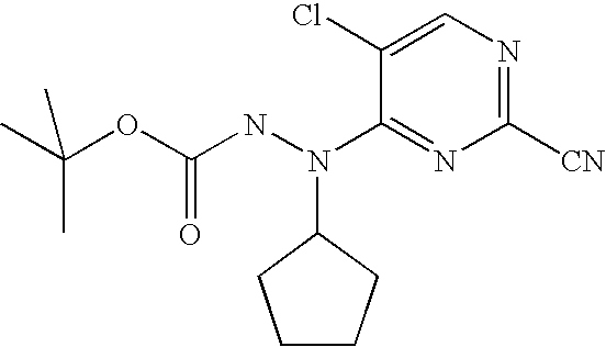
CC(C)(OC(=O)NN(C1CCCC1)C1=NC([CN])=NC=C1Cl)C
